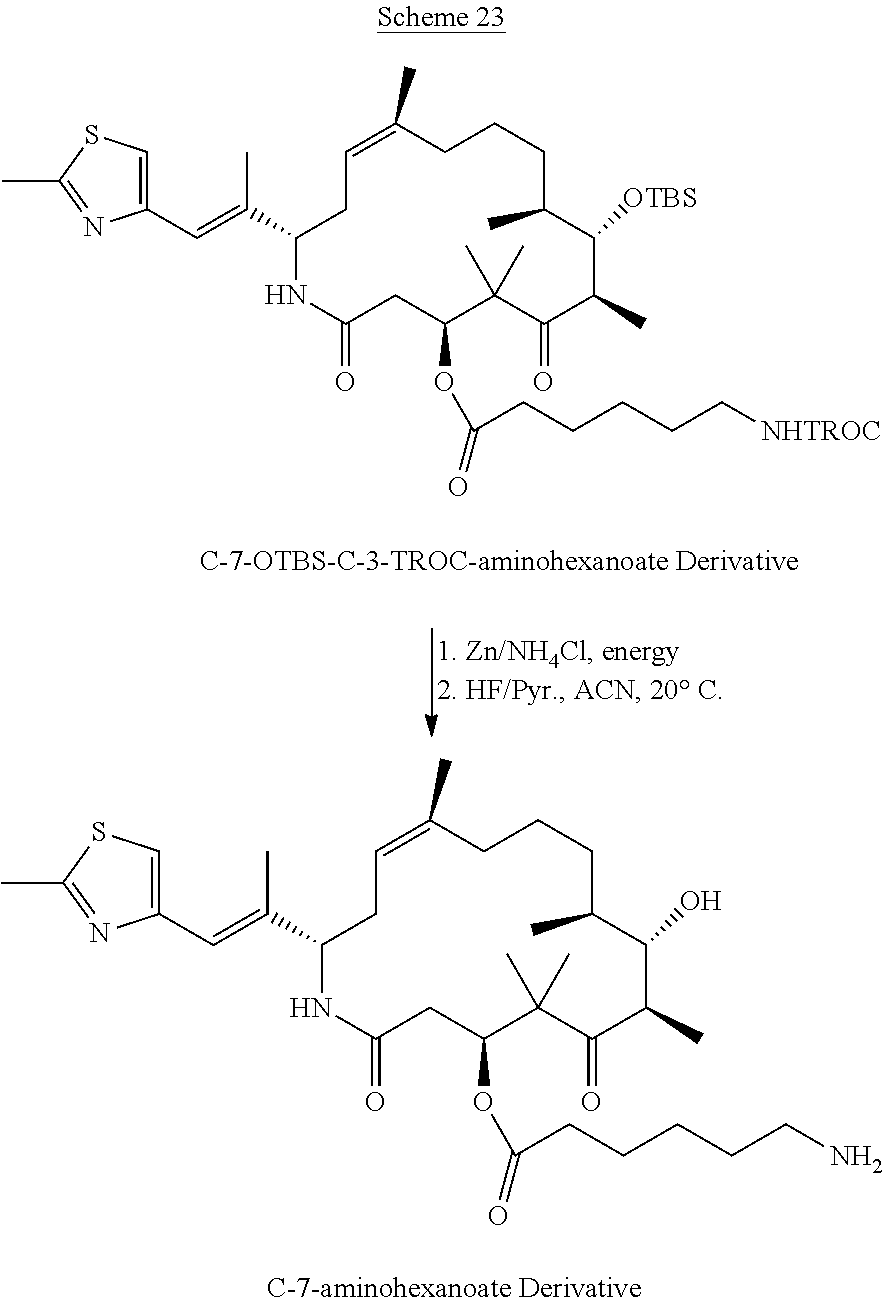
C1(C=C(C)C2CC=C(C)CCCC(C)C([OTBS])C(C)C(=O)C(C)(C)C(OC(CCCCC[NHTROC])=O)CC(=O)N2)=CSC(C)=N1.C1(C=C(C)C2CC=C(C)CCCC(C)C(O)C(C)C(=O)C(C)(C)C(OC(CCCCCN)=O)CC(=O)N2)=CSC(C)=N1
